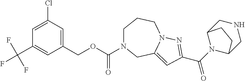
C(C1=CC(COC(=O)N2CCCN3C(=CC(C(N4C5CNCC4CC5)=O)=N3)C2)=CC(Cl)=C1)(F)(F)F
